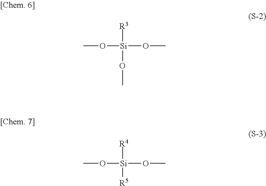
CO[Si](OC)(OC)[R3].CO[Si](OC)([R5])[R4]
